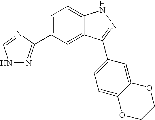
C1=C(C2=NNC=N2)C=C2C(=C1)NN=C2C1=CC=C2C(=C1)OCCO2
